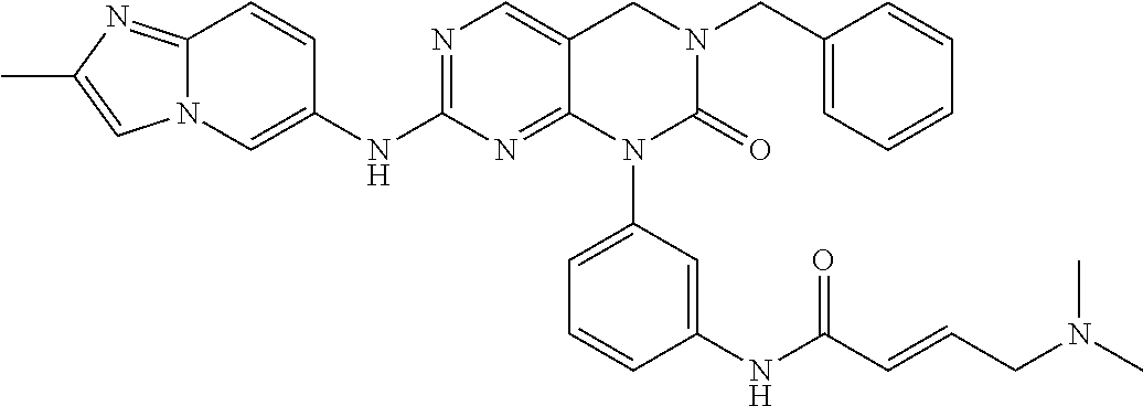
C12=NC(C)=CN1C=C(NC1=NC=C3C(=N1)N(C1=CC=CC(NC(C=CCN(C)C)=O)=C1)C(=O)N(CC1=CC=CC=C1)C3)C=C2
